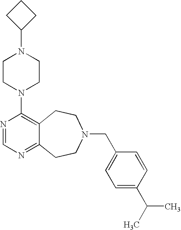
C1CC(N2CCN(C3=C4C(=NC=N3)CCN(CC3=CC=C(C(C)C)C=C3)CC4)CC2)C1
